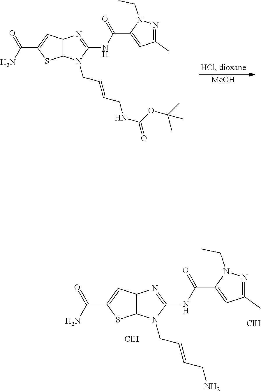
[MeOH].C12=C(C=C(C(=O)N)S1)N=C(NC(C1=CC(C)=NN1CC)=O)N2CC=CCNC(=O)OC(C)(C)C.C12=C(C=C(C(=O)N)S1)N=C(NC(C1=CC(C)=NN1CC)=O)N2CC=CCN.Cl.Cl
